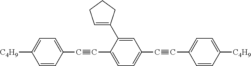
C1=CC(C#CC2=CC=C(C#CC3=CC=C([C4H9])C=C3)C=C2C2=CCCC2)=CC=C1[C4H9]
